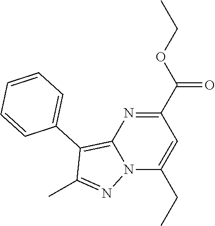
N12C(CC)=CC(C(OCC)=O)=NC1=C(C1=CC=CC=C1)C(C)=N2
